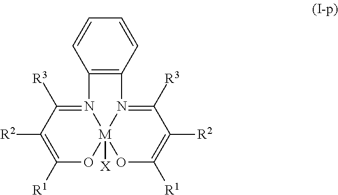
N12=C([R3])C([R2])=C([R1])O[M]13([X])OC([R1])=C([R2])C([R3])=N3C1=C2C=CC=C1
